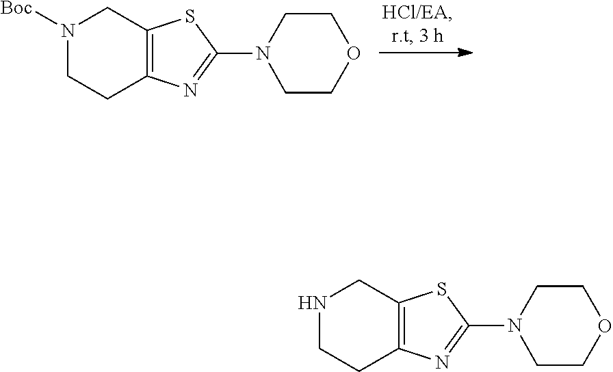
N1([Boc])CCC2=C(C1)SC(N1CCOCC1)=N2.N1CCC2=C(C1)SC(N1CCOCC1)=N2
